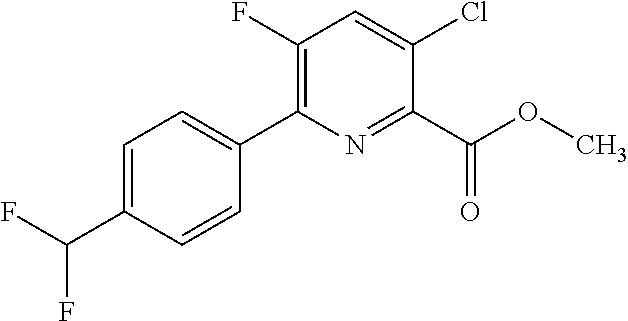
O(C)C(C1=NC(C2=CC=C(C(F)F)C=C2)=C(F)C=C1Cl)=O
